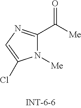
N1([Me])C(C([Me])=O)=NC=C1Cl
